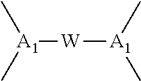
[W]([A1](C)C)[A1](C)C
